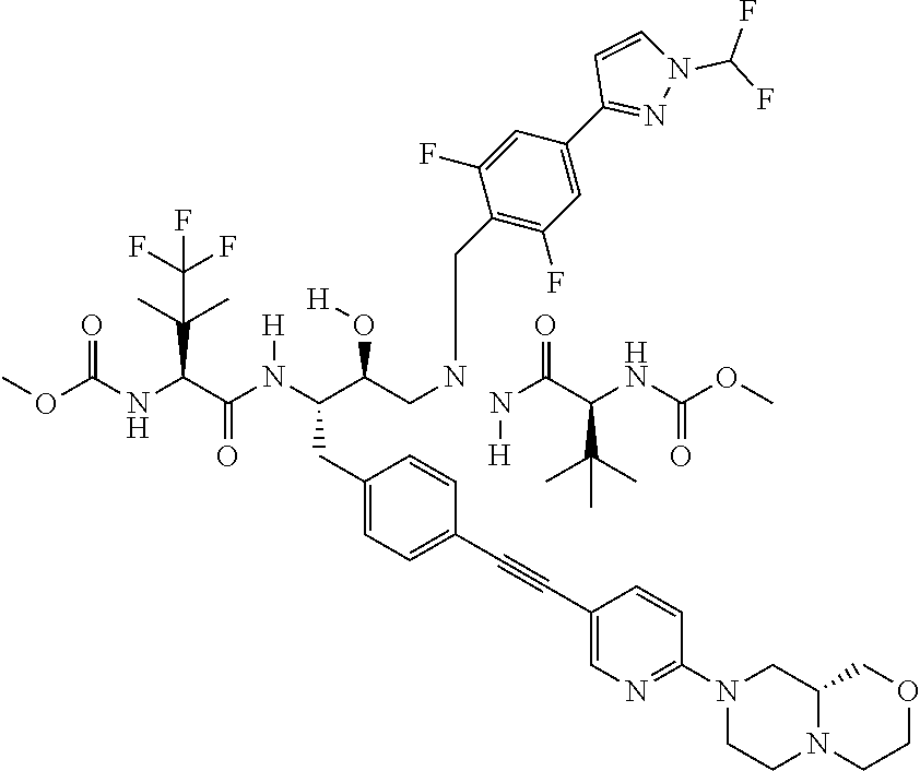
N(C(C(NC(OC)=O)C(C)(C)C)=O)[H].C1(CC(C(CNCC2=C(F)C=C(C3=NN(C(F)F)C=C3)C=C2F)O[H])N(C(C(NC(OC)=O)C(C)(C)C(F)(F)F)=O)[H])=CC=C(C#CC2=CN=C(N3CCN4C(C3)COCC4)C=C2)C=C1
